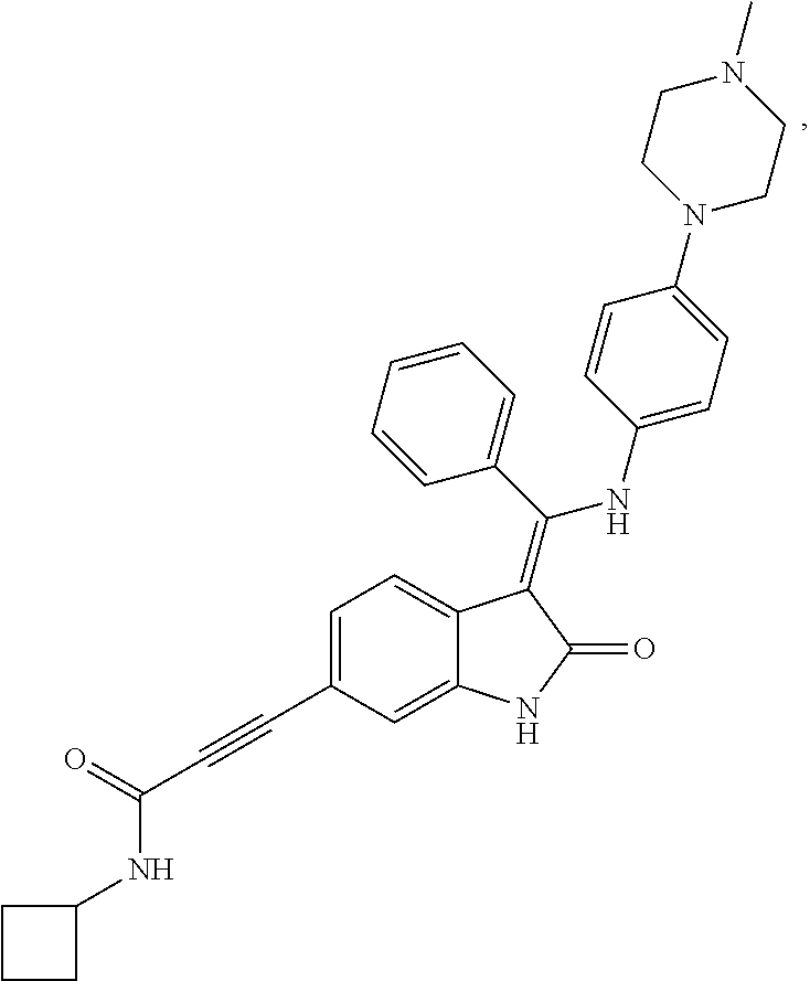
C1=C(C#CC(=O)NC2CCC2)C=C2C(=C1)C(=C(C1=CC=CC=C1)NC1=CC=C(N3CCN(C)CC3)C=C1)C(=O)N2
